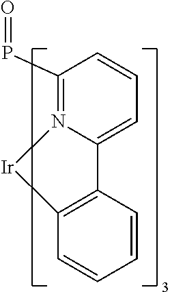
C12=C(C=CC=C1)[Ir]N1=C(P=O)C=CC=C21
